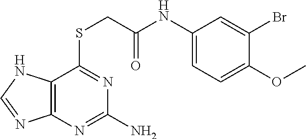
C1(NC(=O)CSC2=NC(N)=NC3=C2NC=N3)=CC=C(OC)C(Br)=C1
